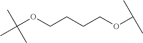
CC(OCCCCOC(C)C)(C)C
